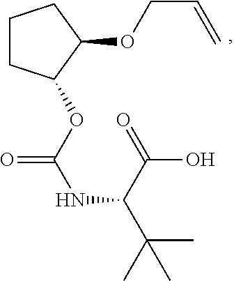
C1(OCC=C)CCCC1OC(=O)NC(C(C)(C)C)C(=O)O
